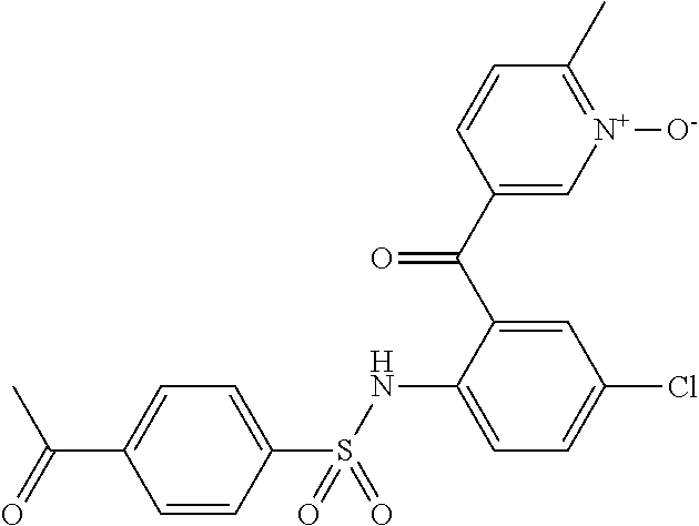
C1=CC(S(NC2=CC=C(Cl)C=C2C(C2=C[N+]([O-])=C(C)C=C2)=O)(=O)=O)=CC=C1C(=O)C
